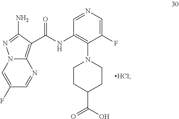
C1(F)=CN2C(=C(C(=O)NC3=C(N4CCC(C(O)=O)CC4)C(F)=CN=C3)C(N)=N2)N=C1
